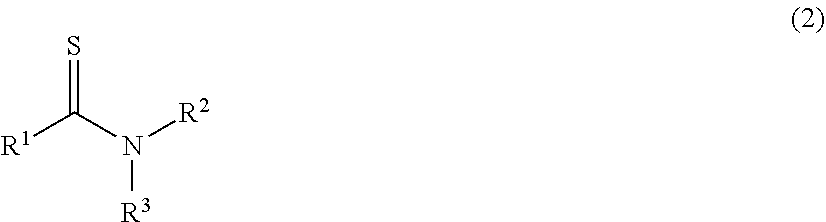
S=C(N([R2])[R3])[R1]
